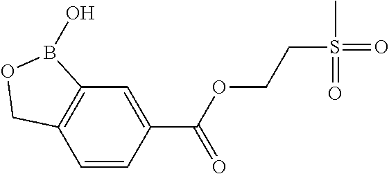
C12=C(C=CC(C(OCCS(=O)(=O)C)=O)=C1)COB2O
